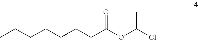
CCCCCCCC(OC(Cl)C)=O
